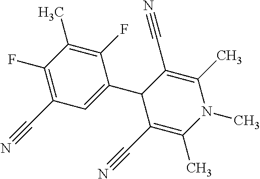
C1(C#N)=C(F)C(C)=C(F)C(C2C(C#N)=C(C)N(C)C(C)=C2C#N)=C1
